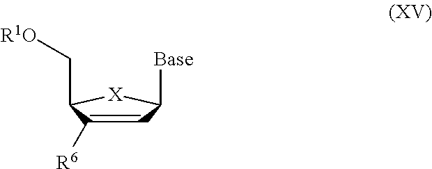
C1=C([R6])C(C[R1O])[X]C1[Base]
